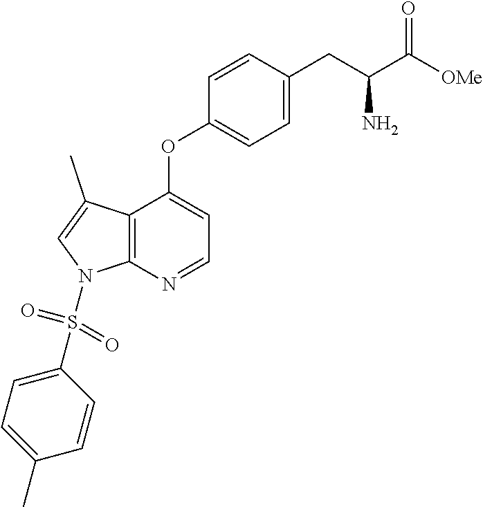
C12=C(N=CC=C1OC1=CC=C(CC(N)C([OMe])=O)C=C1)N(S(=O)(C1=CC=C(C)C=C1)=O)C=C2C
